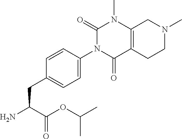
C12=C(C(=O)N(C3=CC=C(CC(C(OC(C)C)=O)N)C=C3)C(=O)N1C)CCN(C)C2
